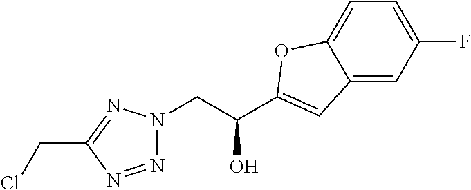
C12=CC(F)=CC=C1OC(C(CN1N=NC(CCl)=N1)O)=C2
